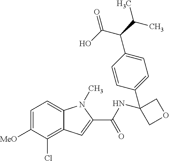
C1=C([MeO])C(Cl)=C2C(=C1)N(C)C(C(NC1(C3=CC=C(C(C(O)=O)C(C)C)C=C3)COC1)=O)=C2
